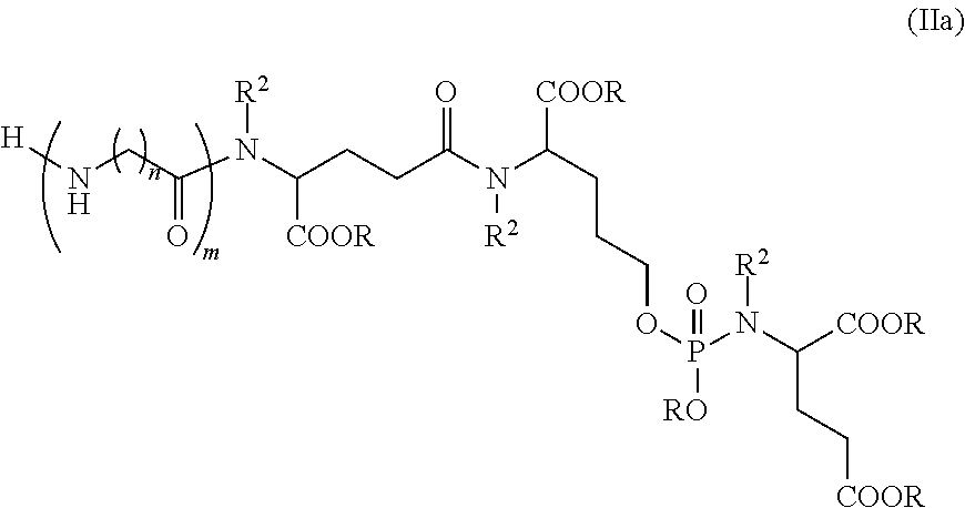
N(CC(N(C(CCC(N(C(CCCOP([RO])(=O)N([R2])C([COOR])CC[COOR])[COOR])[R2])=O)[COOR])[R2])=O)[H]
